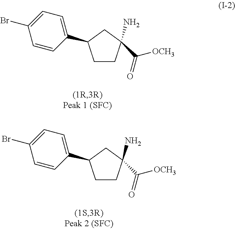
C1CC(C([OCH3])=O)(N)CC1C1=CC=C(Br)C=C1.C1CC(C([OCH3])=O)(N)CC1C1=CC=C(Br)C=C1
